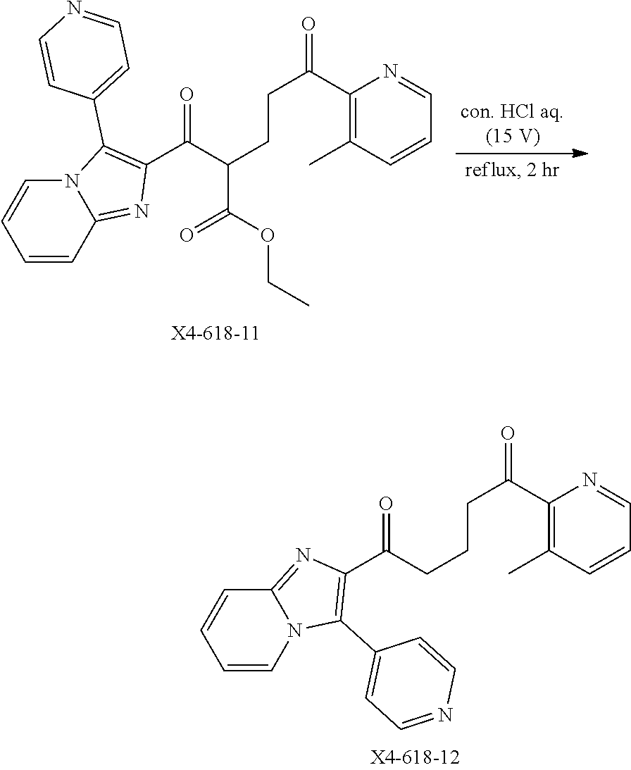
C1=CC2=NC(C(C(CCC(=O)C3=C(C)C=CC=N3)C(OCC)=O)=O)=C(C3=CC=NC=C3)N2C=C1.C1=CN2C(=NC(C(CCCC(=O)C3=C(C)C=CC=N3)=O)=C2C2=CC=NC=C2)C=C1
